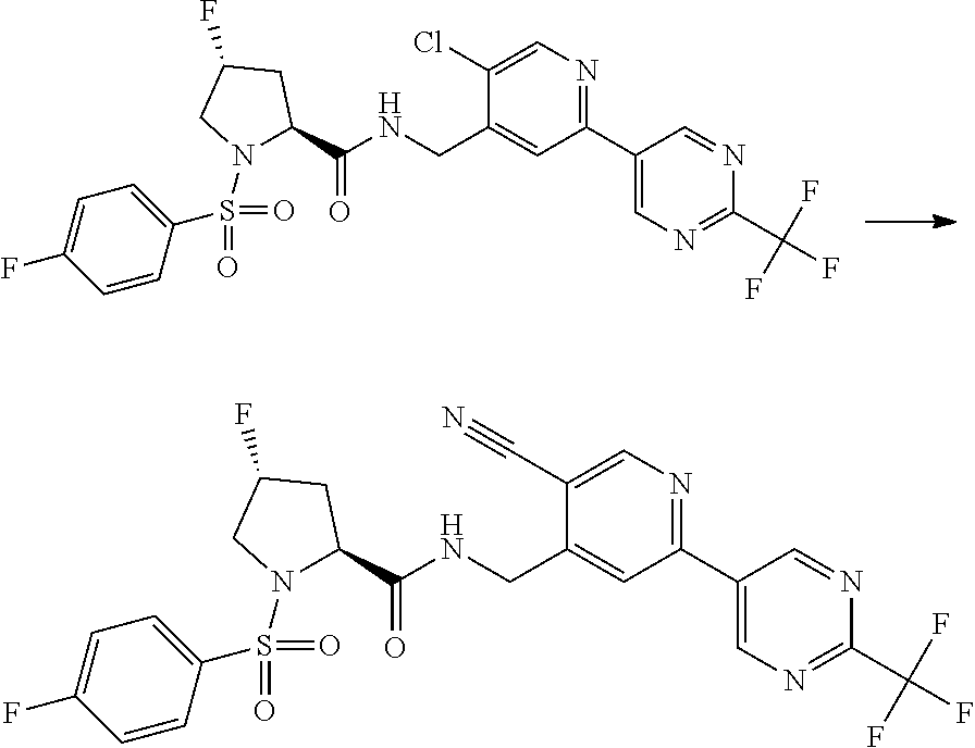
C1=C(Cl)C(CNC(C2N(S(C3=CC=C(F)C=C3)(=O)=O)CC(F)C2)=O)=CC(C2=CN=C(C(F)(F)F)N=C2)=N1.C1=C(C#N)C(CNC(C2N(S(C3=CC=C(F)C=C3)(=O)=O)CC(F)C2)=O)=CC(C2=CN=C(C(F)(F)F)N=C2)=N1
